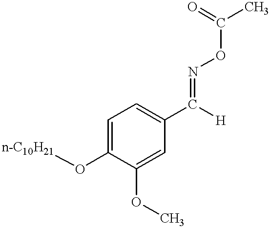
C1(OC)=CC(C([H])=NOC(C)=O)=CC=C1O[n-C10H21]
